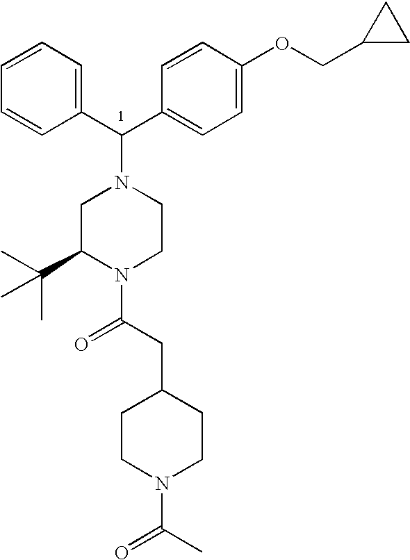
C1=CC=CC(C(C2=CC=C(OCC3CC3)C=C2)N2CC(C(C)(C)C)N(C(CC3CCN(C(C)=O)CC3)=O)CC2)=C1
